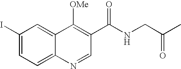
C1(I)=CC=C2C(=C1)C([OMe])=C(C(=O)NCC(C)=O)C=N2
